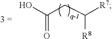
C(CC([R7])[R8])(O)=O
